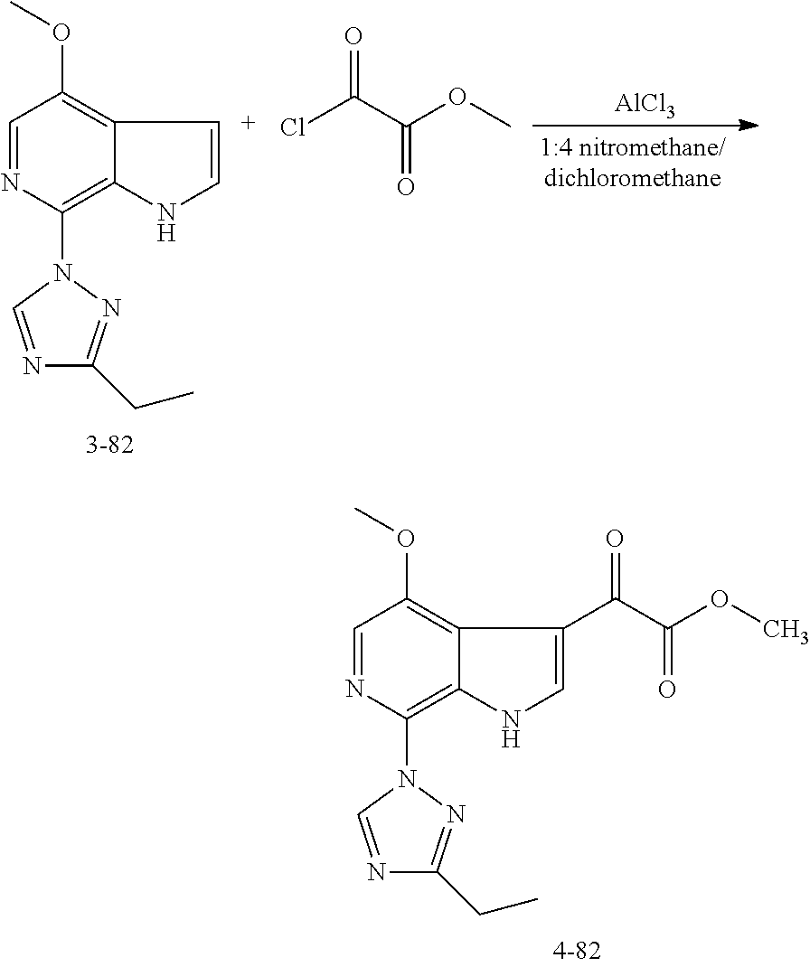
C1=NC(N2C=NC(CC)=N2)=C2C(=C1OC)C=CN2.[AlCl3].ClC(C(=O)OC)=O.C1=NC(N2C=NC(CC)=N2)=C2C(=C1OC)C(C(=O)C(=O)OC)=CN2
